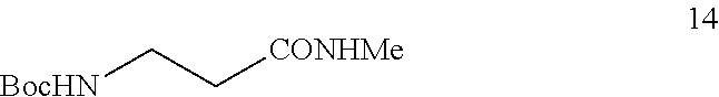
[BocHN]CC[CONHMe]
